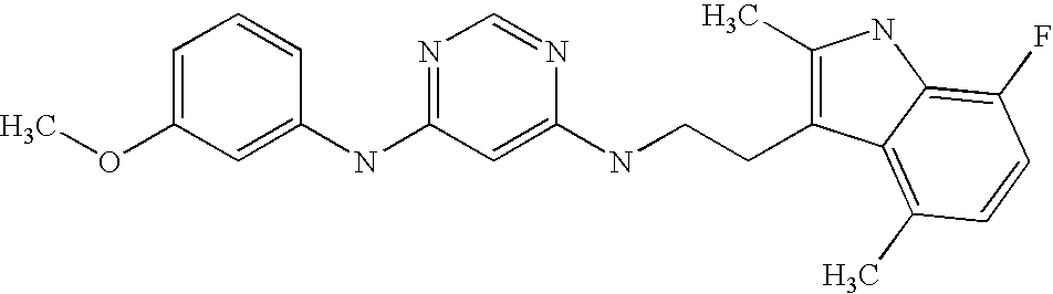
C1=C(OC)C=C(NC2=NC=NC(NCCC3=C(C)NC4=C(F)C=CC(C)=C34)=C2)C=C1
